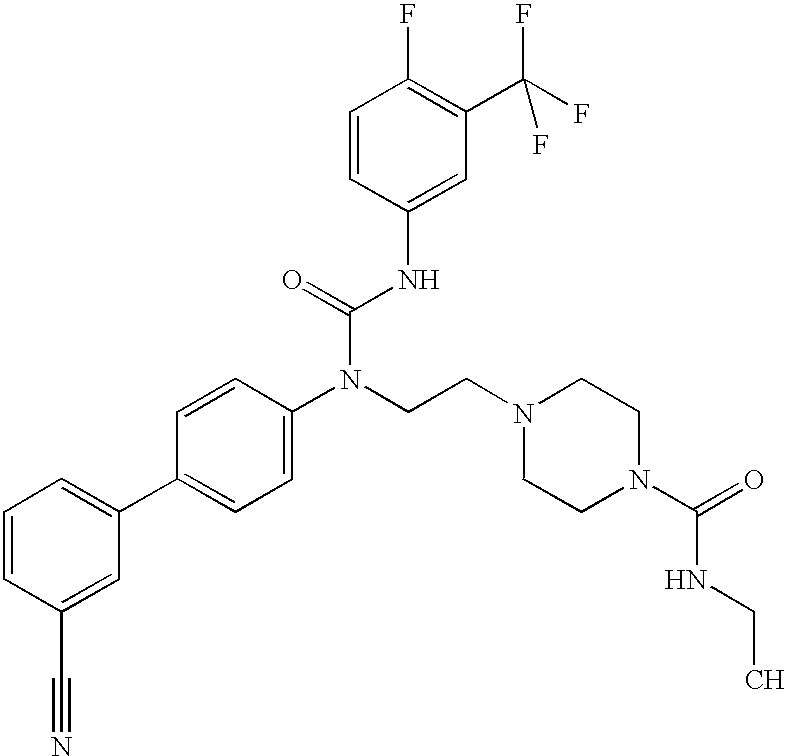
C1=CC(C#N)=CC(C2=CC=C(N(CCN3CCN(C(=O)NCC)CC3)C(=O)NC3=CC(C(F)(F)F)=C(F)C=C3)C=C2)=C1
